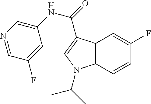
C12=C(C=CC(F)=C1)N(C(C)C)C=C2C(=O)NC1=CN=CC(F)=C1
